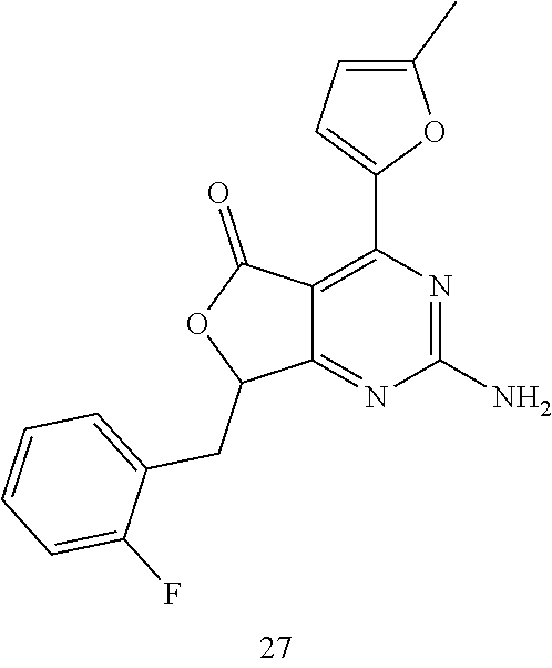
C1(N)=NC(C2=CC=C(C)O2)=C2C(=N1)C(CC1=CC=CC=C1F)OC2=O
